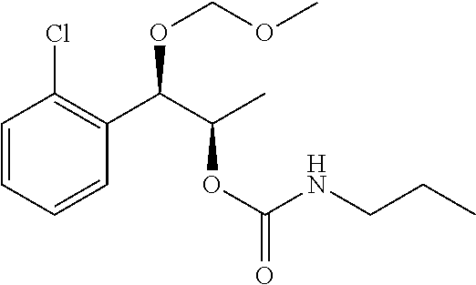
C1=CC=CC(C(C(C)OC(=O)NCCC)OCOC)=C1Cl
